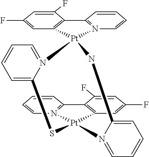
C1=C(F)C=C(F)C2=C1[Pt]1(N3=C2C=CC=C3)N2=CC=CC=C2N[Pt]2(C3=C(C(F)=CC(F)=C3)C3=N2C=CC=C3)N2=CC=CC=C2S1
